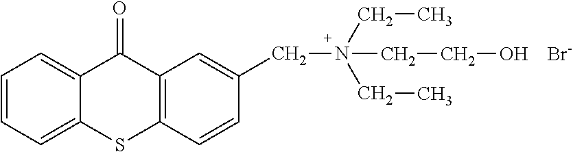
C12=CC=CC=C1C(=O)C1=C(S2)C=CC(CN(CC)(CC)CCO)=C1.[Br-]
